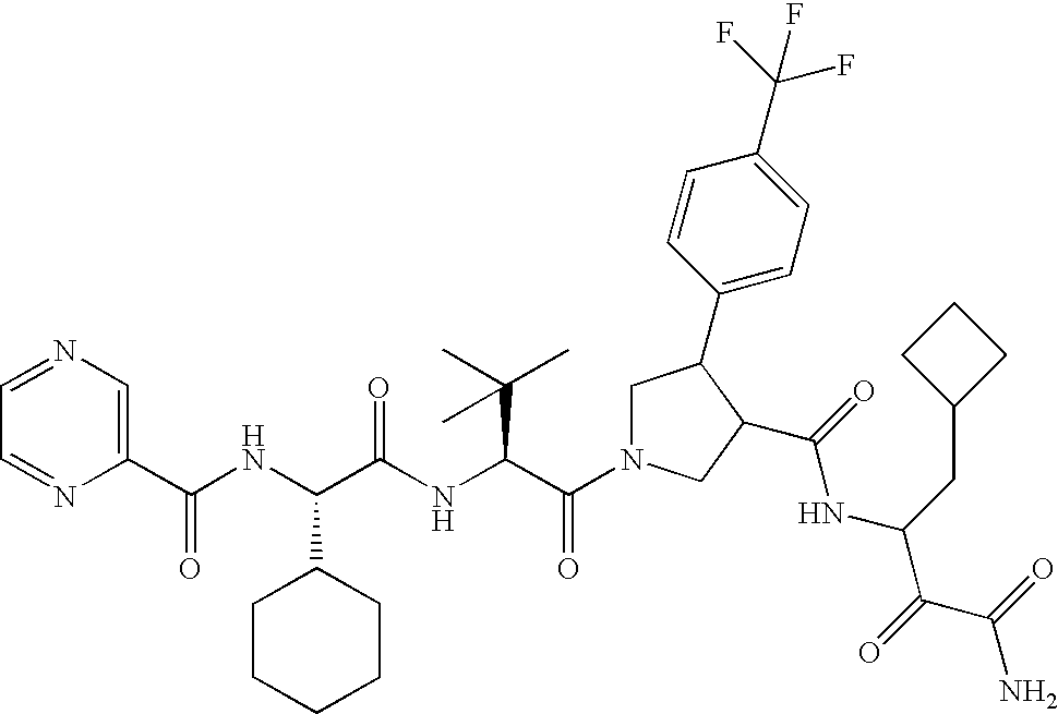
C1(C(NC(C(NC(C(N2CC(C3=CC=C(C(F)(F)F)C=C3)C(C(=O)NC(CC3CCC3)C(=O)C(=O)N)C2)=O)C(C)(C)C)=O)C2CCCCC2)=O)=CN=CC=N1
